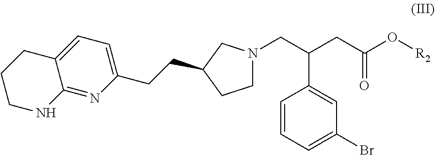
C1=CC=C(Br)C=C1C(CN1CCC(CCC2=CC=C3C(=N2)NCCC3)C1)CC(O[R2])=O
